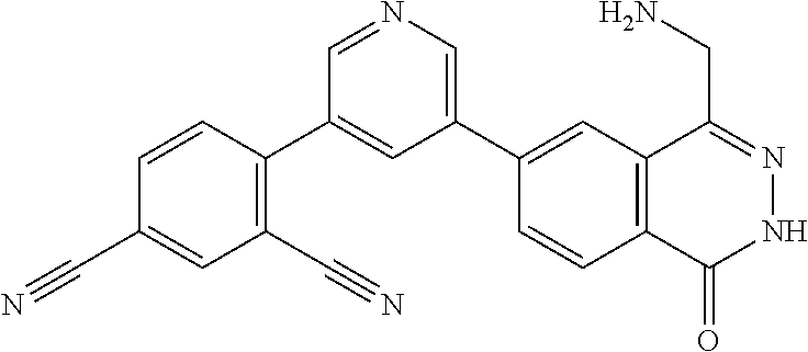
C1(C2=CN=CC(C3=C(C#N)C=C(C#N)C=C3)=C2)=CC2=C(C=C1)C(=O)NN=C2CN
